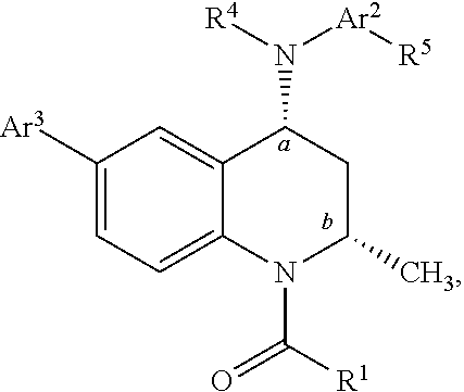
C1([Ar3])=CC=C2C(=C1)C(N([R4])[Ar2][R5])CC(C)N2C([R1])=O
